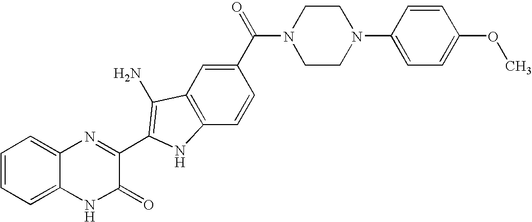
C1=C2C(=CC=C1)N=C(C1=C(N)C3=C(C=CC(C(=O)N4CCN(C5=CC=C(OC)C=C5)CC4)=C3)N1)C(=O)N2
